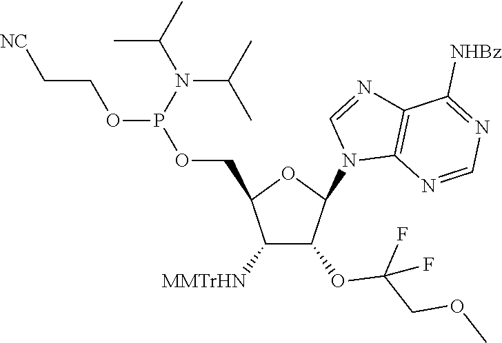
C1([MMTrHN])C(OC(COC)(F)F)C(N2C3=C(N=C2)C([NHBz])=NC=N3)OC1COP(OCC[NC])N(C(C)C)C(C)C
